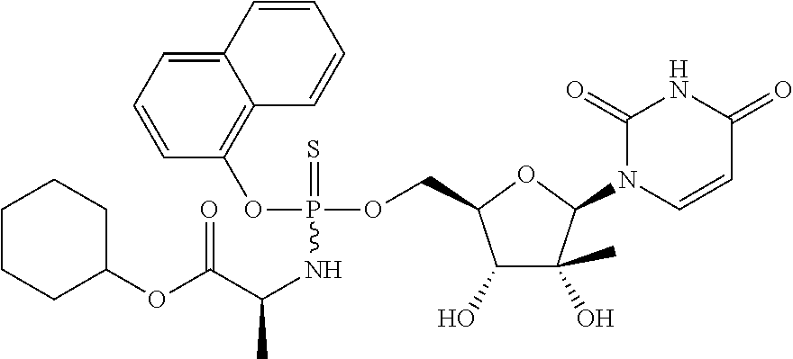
C1(=O)N(C2C(C)(O)C(O)C(COP(OC3=C4C(=CC=C3)C=CC=C4)(=S)NC(C)C(OC3CCCCC3)=O)O2)C=CC(=O)N1
